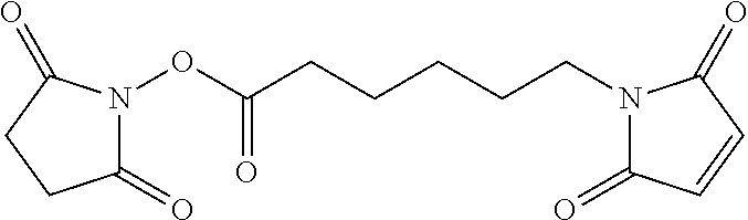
N1(OC(CCCCCN2C(=O)C=CC2=O)=O)C(=O)CCC1=O
